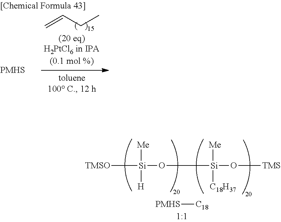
C=CCC.[PMHS].[Me][Si]([H])(O[Si]([Me])([C18H37])O[TMS])[TMSO].[PMHS][C18]
